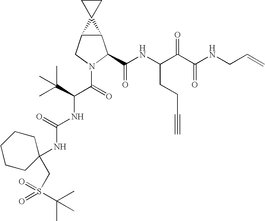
C12C(CN(C(=O)C(C(C)(C)C)NC(NC3(CS(=O)(=O)C(C)(C)C)CCCCC3)=O)C1C(NC(C(C(NCC=C)=O)=O)CCC#C)=O)C21CC1
